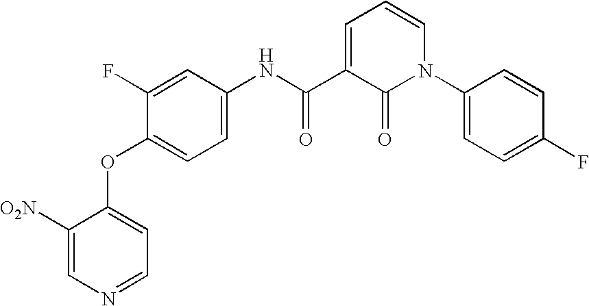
C1(F)=CC(NC(=O)C2=CC=CN(C3=CC=C(F)C=C3)C2=O)=CC=C1OC1=CC=NC=C1[O2N]
